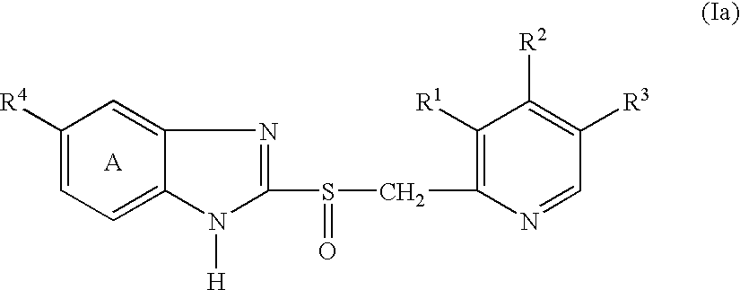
N1=C(S(CC2=C([R1])C([R2])=C([R3])C=N2)=O)N([H])C2=CC=C([R4])C=C12
